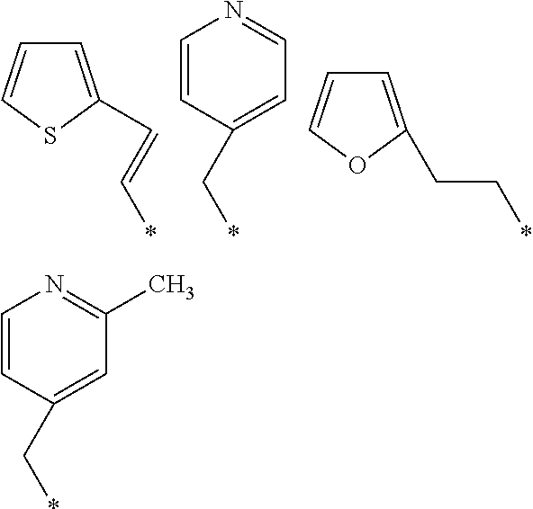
C1=C(C=C*)SC=C1.C1=CC(C*)=CC=N1.C1=C(CC*)OC=C1.C1=CC(C*)=CC(C)=N1
